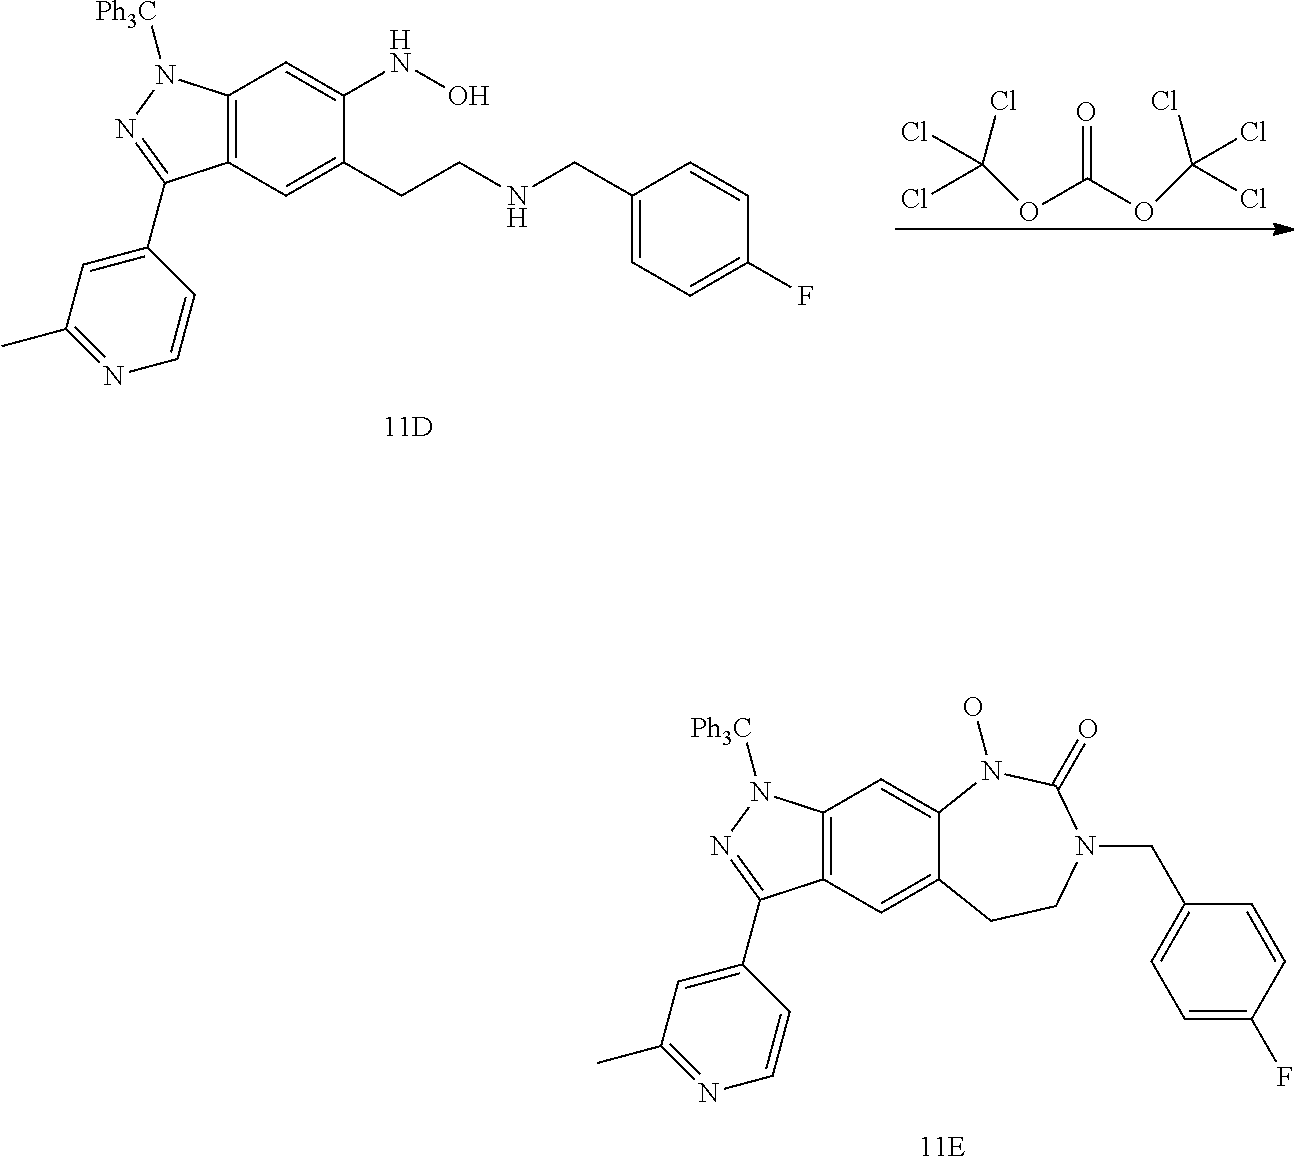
C1(C2=NN([Ph3C])C3=C2C=C2C(=C3)N(O)C(=O)N(CC3=CC=C(F)C=C3)CC2)=CC(C)=NC=C1.C1(C2=NN([Ph3C])C3=C2C=C(CCNCC2=CC=C(F)C=C2)C(NO)=C3)=CC(C)=NC=C1.ClC(OC(OC(Cl)(Cl)Cl)=O)(Cl)Cl
